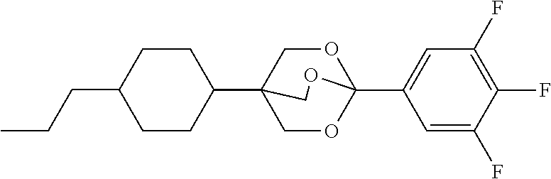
C1(C23COC(C4=CC(F)=C(F)C(F)=C4)(OC2)OC3)CCC(CCC)CC1
